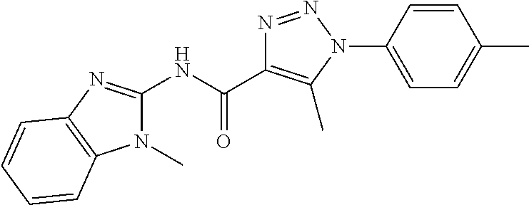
N(C(=O)C1=C(C)N(C2=CC=C(C)C=C2)N=N1)C1=NC2=C(N1C)C=CC=C2
